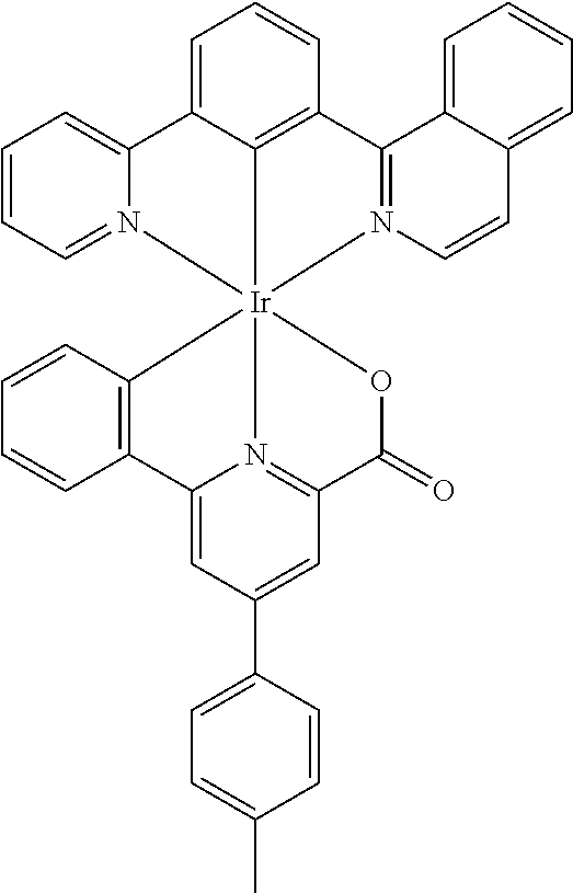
C1=CC=N2C(=C1)C1=CC=CC3=C1[Ir]214(N2=C3C3=CC=CC=C3C=C2)N2=C(C=C(C3=CC=C(C)C=C3)C=C2C2=C1C=CC=C2)C(=O)O4
